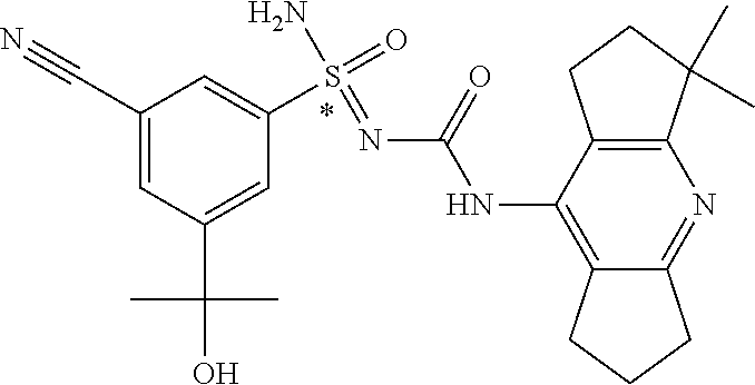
C1(S(=O)(N)=NC(NC2=C3C(=NC4=C2CCC4(C)C)CCC3)=O)=CC(C#N)=CC(C(O)(C)C)=C1
